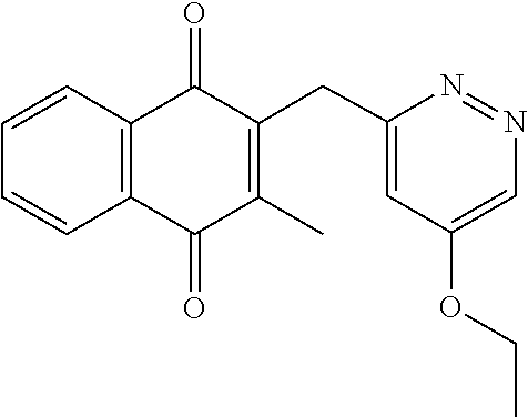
C1=CC2=C(C=C1)C(=O)C(CC1=CC(OCC)=CN=N1)=C(C)C2=O
